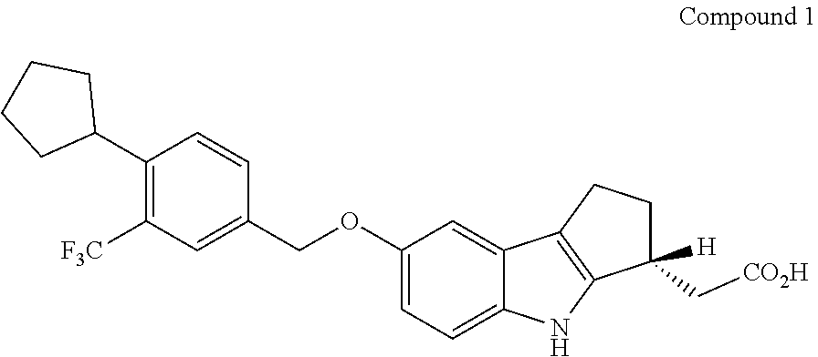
C1(C[CO2H])([H])CCC2=C1NC1=CC=C(OCC3=CC([F3C])=C(C4CCCC4)C=C3)C=C21
